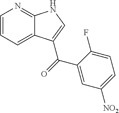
C1=CC=C2C(=N1)NC=C2C(=O)C1=CC([NO2])=CC=C1F
